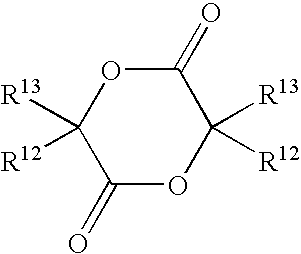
C1(=O)OC([R13])([R12])C(=O)OC1([R13])[R12]
